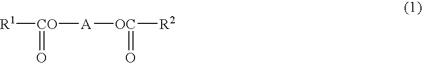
[R1][CO](=O)[A][OC](=O)[R2]
